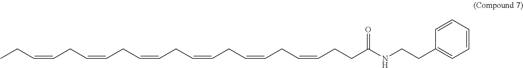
CCC=CCC=CCC=CCC=CCC=CCC=CCCC(NCCC1=CC=CC=C1)=O
